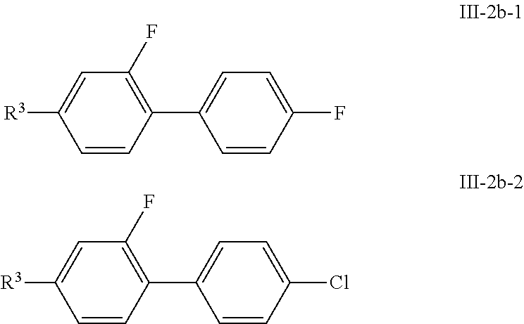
C1=CC(C2=CC=C(F)C=C2)=C(F)C=C1[R3].C1=CC(C2=CC=C(Cl)C=C2)=C(F)C=C1[R3]
